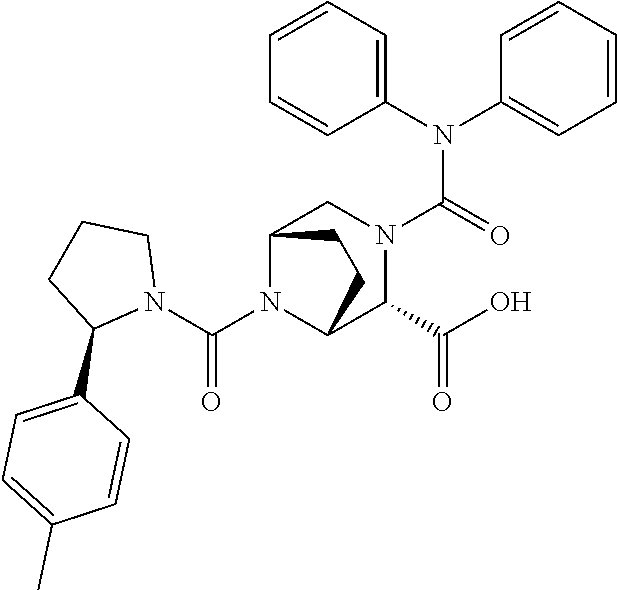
N1(C(=O)N2C3C(C(=O)O)N(C(N(C4=CC=CC=C4)C4=CC=CC=C4)=O)CC2CC3)CCCC1C1=CC=C(C)C=C1
